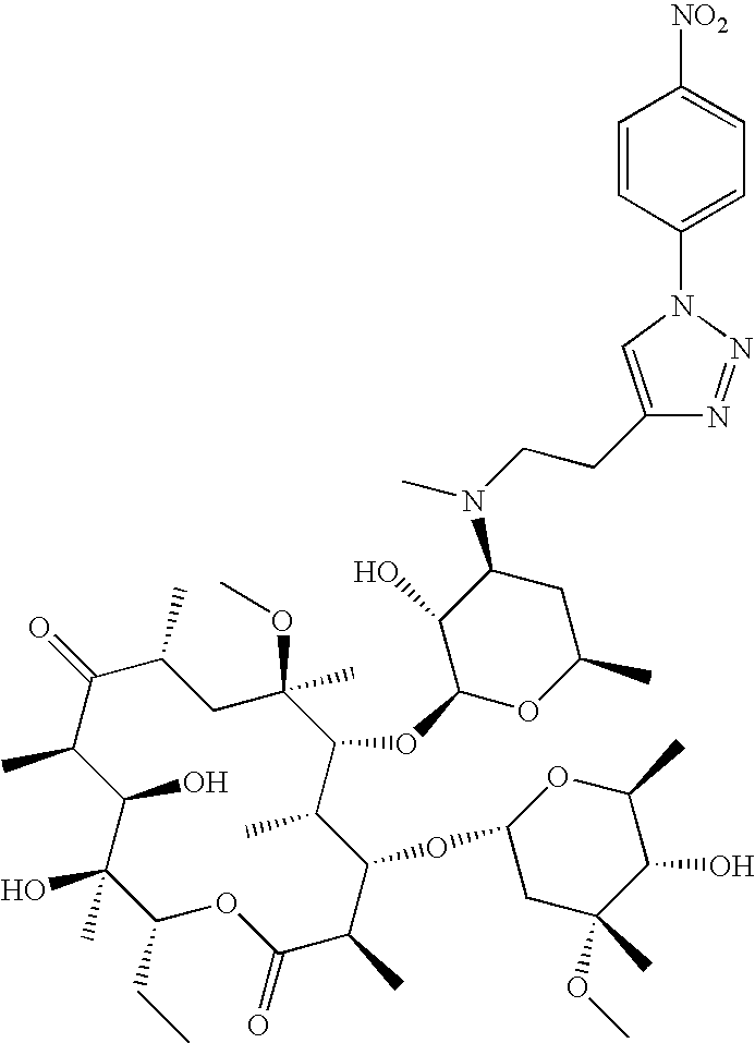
C1(O)C(C)C(=O)C(C)CC(C)(OC)C(OC2OC(C)CC(N(CCC3=CN(C4=CC=C([NO2])C=C4)N=N3)C)C2O)C(C)C(OC2CC(OC)(C)C(O)C(C)O2)C(C)C(=O)OC(CC)C1(O)C
